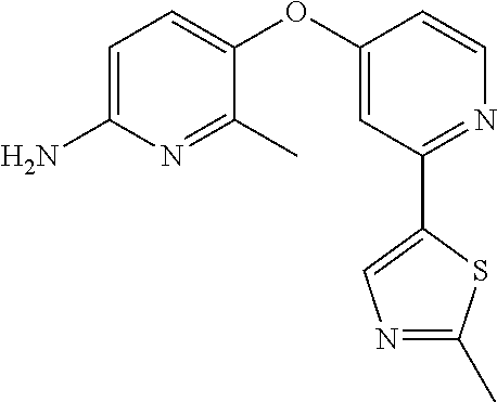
C1=C(N)N=C(C)C(OC2=CC(C3=CN=C(C)S3)=NC=C2)=C1
